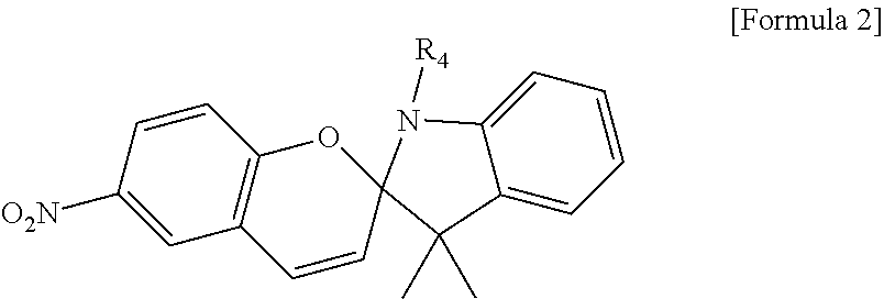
C1=CC2=C(C=C1[O2N])C=CC1(O2)N([R4])C2=CC=CC=C2C1(C)C
